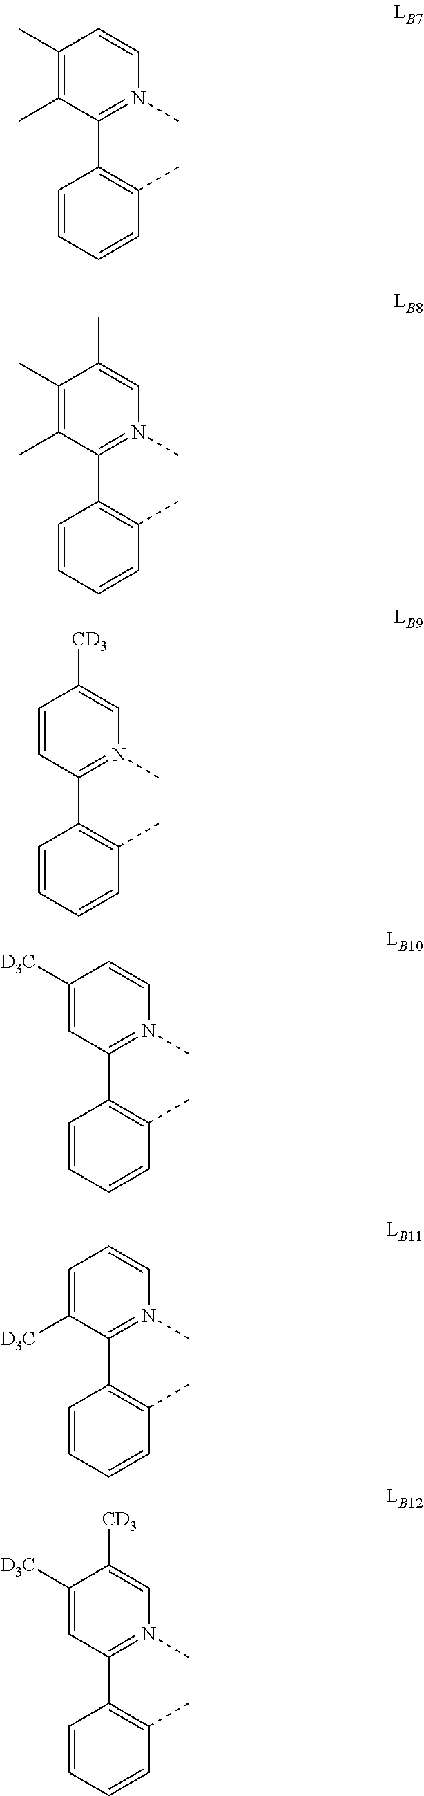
C1=CC=CC(C)=C1C1=N(C)C=C(C)C(C)=C1C.C1=CC=CC(C)=C1C1=N(C)C=CC(C)=C1C.C1=CC=CC(C)=C1C1=N(C)C=C([CD3])C=C1.C1=CC=CC(C)=C1C1=N(C)C=CC([D3C])=C1.C1=CC=CC(C)=C1C1=N(C)C=CC=C1[D3C].C1=CC=CC(C)=C1C1=N(C)C=C([CD3])C([D3C])=C1
